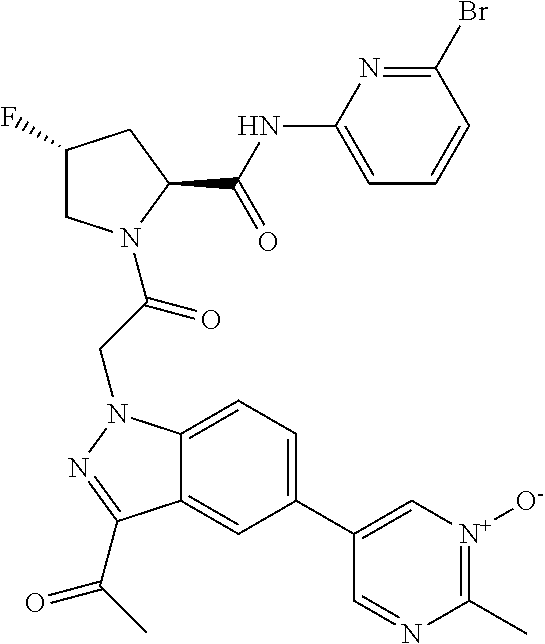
C1(F)CN(C(CN2C3=CC=C(C4=C[N+]([O-])=C(C)N=C4)C=C3C(C(C)=O)=N2)=O)C(C(NC2=CC=CC(Br)=N2)=O)C1
